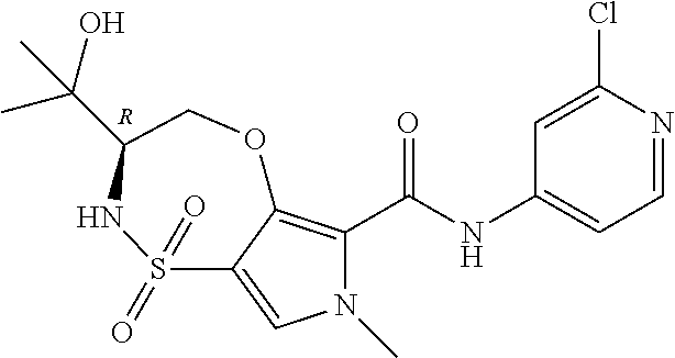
C1=C(Cl)N=CC=C1NC(C1=C2C(=CN1C)S(=O)(=O)NC(C(C)(O)C)CO2)=O.[R]
